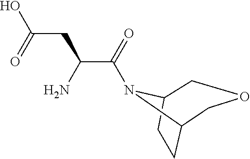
C(C(CC(O)=O)N)(=O)N1C2CCC1COC2
